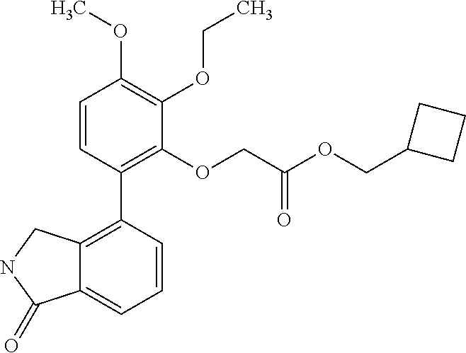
C12=C(C3=C(OCC(OCC4CCC4)=O)C(OCC)=C(OC)C=C3)C=CC=C1C(=O)NC2
